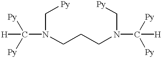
[H]C(N(C[Py])CCCN(C[Py])C([H])([Py])[Py])([Py])[Py]
